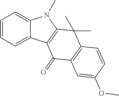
C1=CC=C2C(=C1)N(C)C1=C2C(=O)C2=C(C1(C)C)C=CC(OC)=C2
